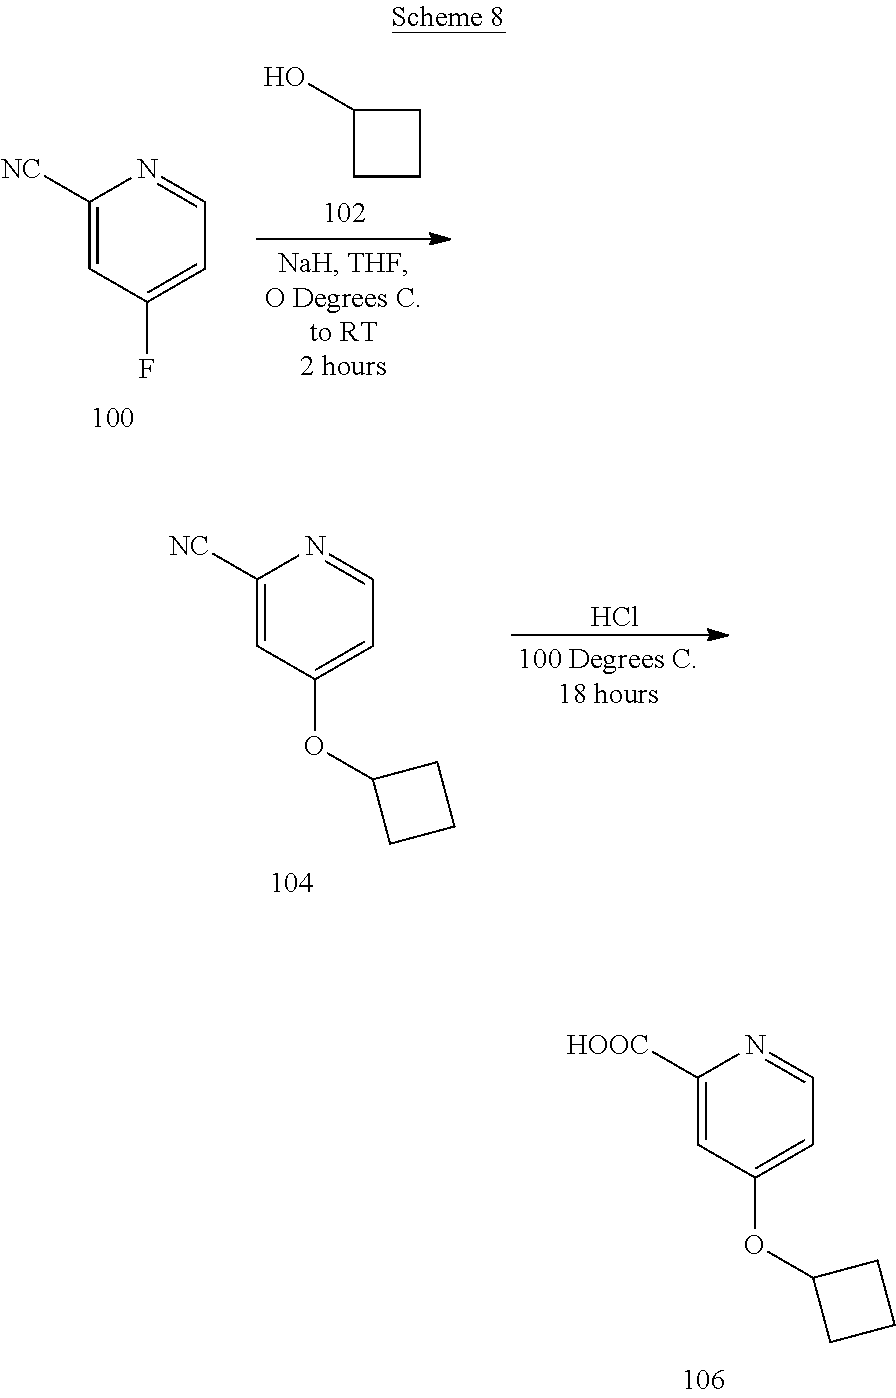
C1([HOOC])=CC(OC2CCC2)=CC=N1.C1(O)CCC1.C1([NC])=CC(F)=CC=N1.C1([NC])=CC(OC2CCC2)=CC=N1.Cl
